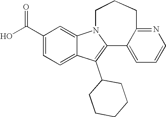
C1(C(O)=O)=CC=C2C(=C1)N1C(=C2C2CCCCC2)C2=CC=CN=C2CCC1
